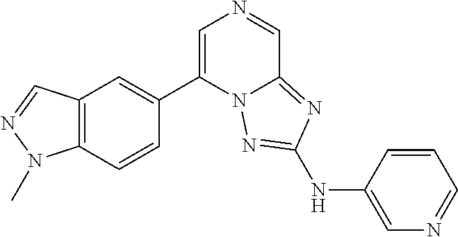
C12=C(C=CC(C3=CN=CC4=NC(NC5=CN=CC=C5)=NN34)=C1)N(C)N=C2
